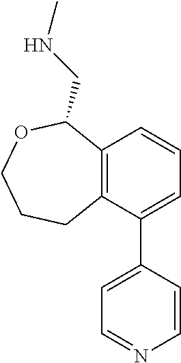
C12=C(C(C3=CC=NC=C3)=CC=C1)CCCOC2CNC
